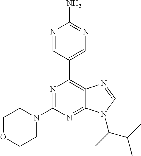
N1=CC(C2=C3C(=NC(N4CCOCC4)=N2)N(C(C(C)C)C)C=N3)=CN=C1N
